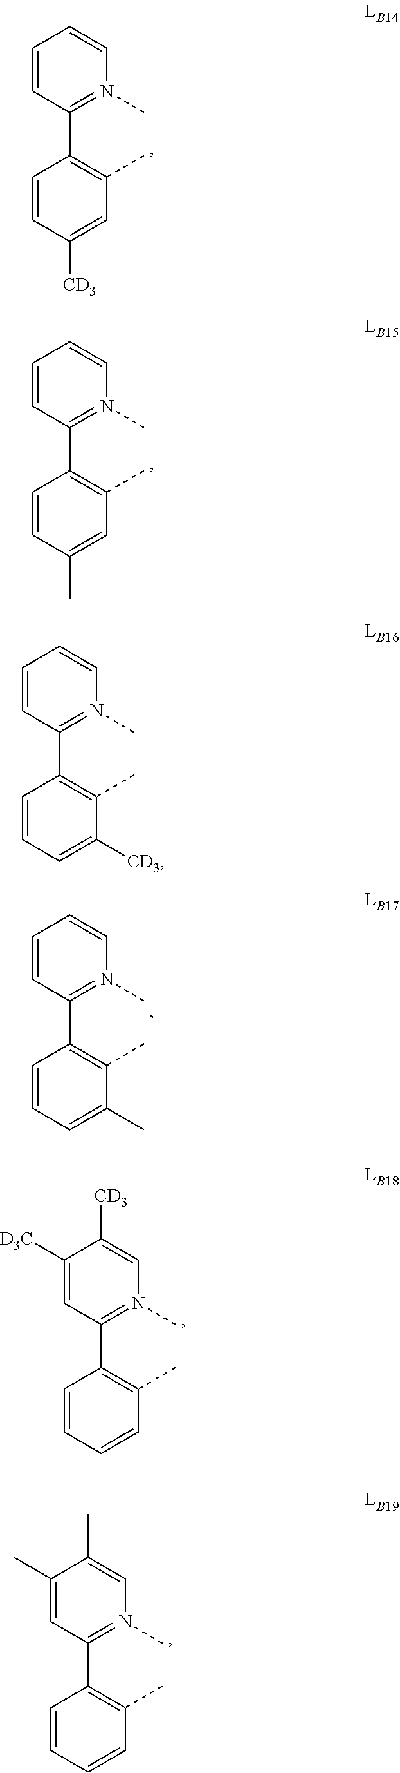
C1=CC(C2=C(C)C=C([CD3])C=C2)=N(C)C=C1.C1=CC(C2=C(C)C=C(C)C=C2)=N(C)C=C1.C1=CC(C2=C(C)C(C)=CC=C2)=N(C)C=C1.C1([D3C])=CC(C2=C(C)C=CC=C2)=N(C)C=C1[CD3].C1(C)=CC(C2=C(C)C=CC=C2)=N(C)C=C1C.C1=CC(C2=C(C)C([CD3])=CC=C2)=N(C)C=C1
